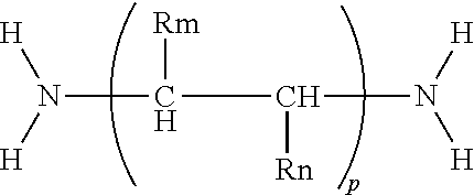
N(C(C([Rn])N([H])[H])[Rm])([H])[H]
